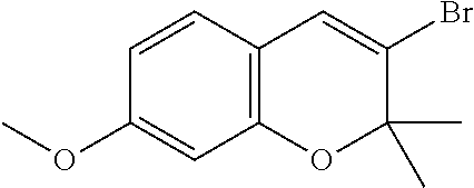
C1=CC2=C(C=C1OC)OC(C)(C)C(Br)=C2
